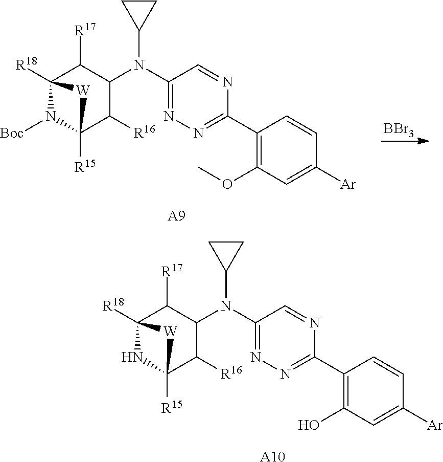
[A9].C12([R18])N([Boc])C([R15])(C([R16])C(N(C3=NN=C(C4=C(OC)C=C([Ar])C=C4)N=C3)C3CC3)C1[R17])[W]2.[BBr3].[A10].C12([R18])NC([R15])(C([R16])C(N(C3=NN=C(C4=C(O)C=C([Ar])C=C4)N=C3)C3CC3)C1[R17])[W]2
